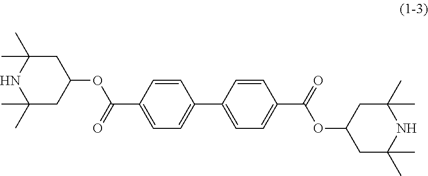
C1=CC(C(=O)OC2CC(C)(C)NC(C)(C)C2)=CC=C1C1=CC=C(C(=O)OC2CC(C)(C)NC(C)(C)C2)C=C1
